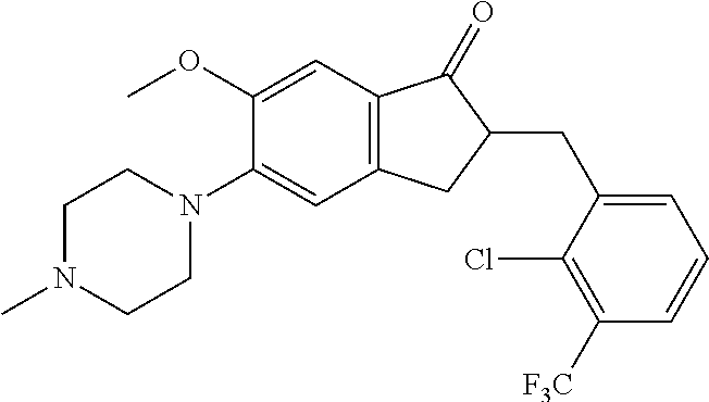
C1(OC)=CC2=C(C=C1N1CCN(C)CC1)CC(CC1=CC=CC([F3C])=C1Cl)C2=O
